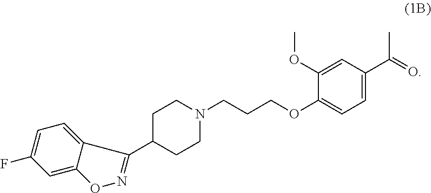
C1(F)=CC=C2C(=C1)ON=C2C1CCN(CCCOC2=CC=C(C(=O)C)C=C2OC)CC1
